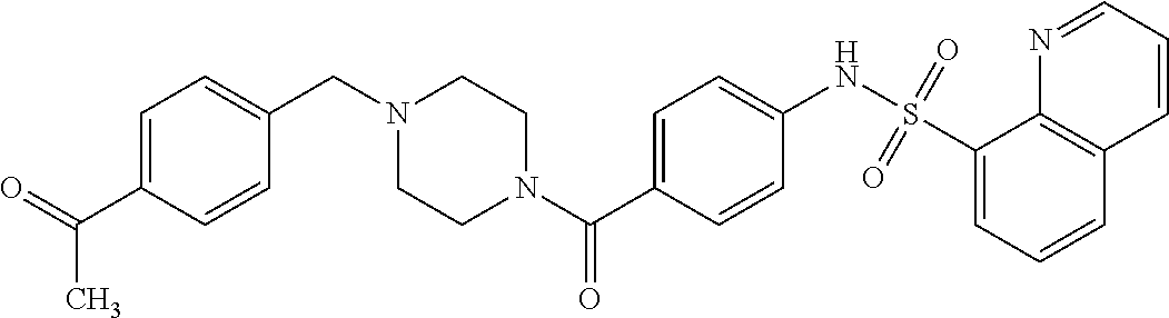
C(N1CCN(C(C2=CC=C(NS(C3=CC=CC4=C3N=CC=C4)(=O)=O)C=C2)=O)CC1)C1=CC=C(C(=O)C)C=C1
